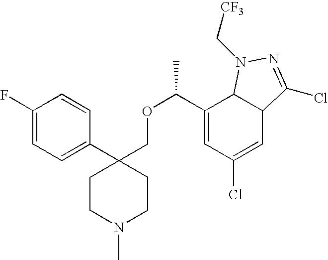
C1(C2(COC(C3=CC(Cl)=CC4C3N(C[CF3])N=C4Cl)C)CCN(C)CC2)=CC=C(F)C=C1
